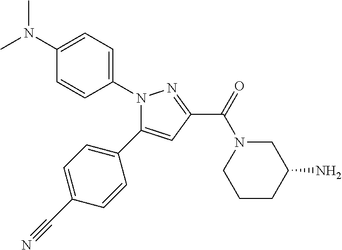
C1(C2=CC(C(=O)N3CCCC(N)C3)=NN2C2=CC=C(N(C)C)C=C2)=CC=C(C#N)C=C1
